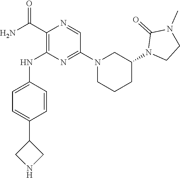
C1(C(N)=O)=C(NC2=CC=C(C3CNC3)C=C2)N=C(N2CCCC(N3CCN(C)C3=O)C2)C=N1
